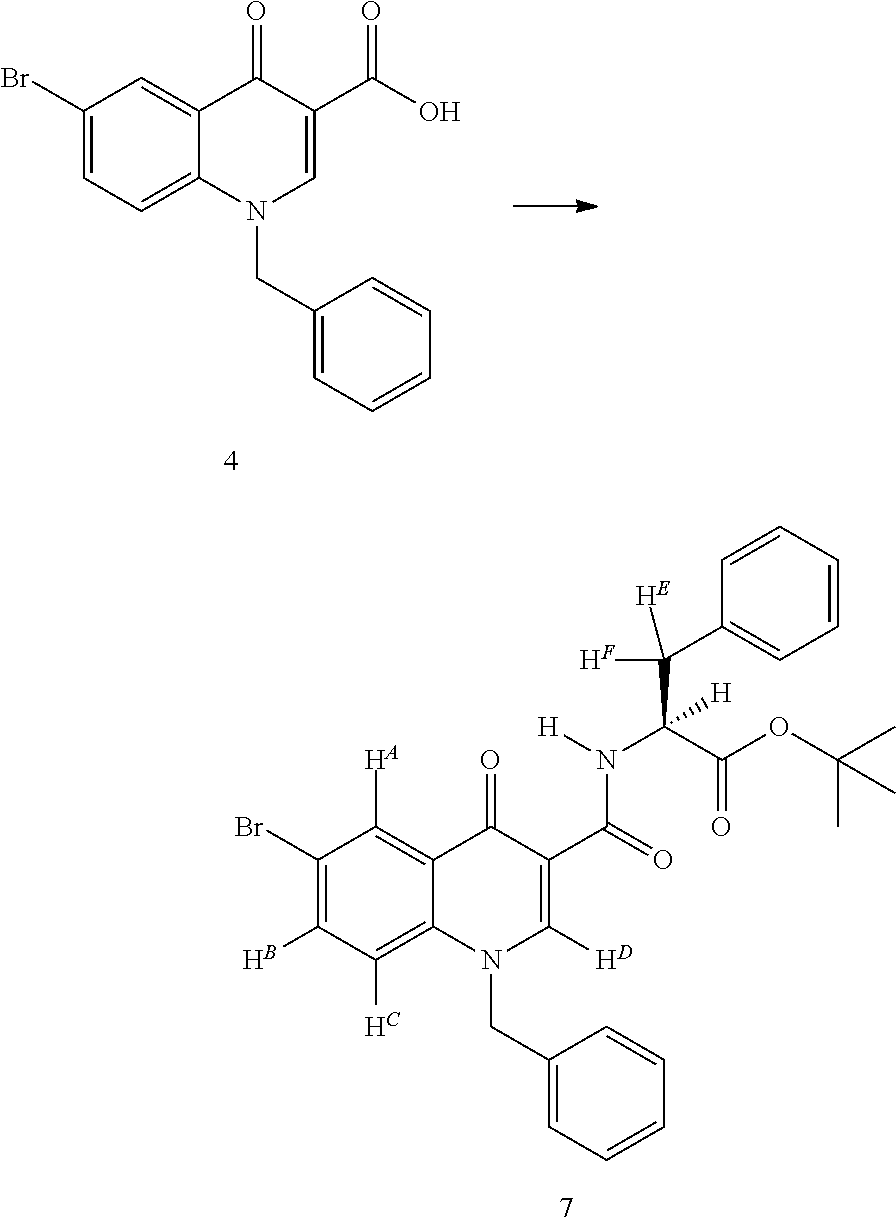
C1(Br)=C(B)C(C)=C2C(=C1[HA])C(=O)C(C(=O)N(C(C(OC(C)(C)C)=O)(C(C1=CC=CC=C1)(F)[HE])[H])[H])=C([H])N2CC1=CC=CC=C1.C1(Br)=CC=C2C(=C1)C(=O)C(C(O)=O)=CN2CC1=CC=CC=C1
